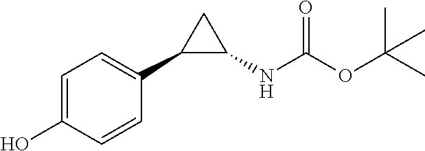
C1=C(O)C=CC(C2C(NC(=O)OC(C)(C)C)C2)=C1
